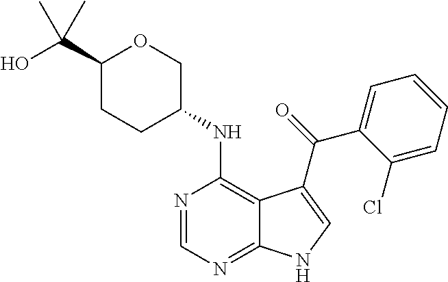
C1(C(O)(C)C)CCC(NC2=C3C(=NC=N2)NC=C3C(=O)C2=CC=CC=C2Cl)CO1
